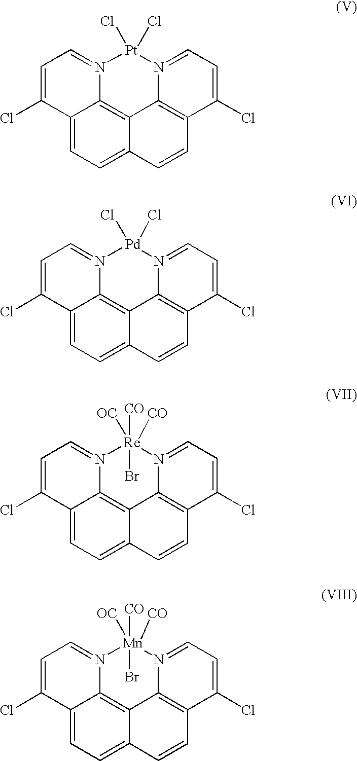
C12=CC=C3C4=C1N(=CC=C2Cl)[Pt](Cl)(Cl)N1=CC=C(Cl)C(=C41)C=C3.C12=CC=C3C4=C1N(=CC=C2Cl)[Pd](Cl)(Cl)N1=CC=C(Cl)C(=C41)C=C3.C12=CC=C3C4=C1N(=CC=C2Cl)[Re]([OC])([CO])(Br)([CO])N1=CC=C(Cl)C(=C41)C=C3.C12=CC=C3C4=C1N(=CC=C2Cl)[Mn]([OC])([CO])(Br)([CO])N1=CC=C(Cl)C(=C41)C=C3
